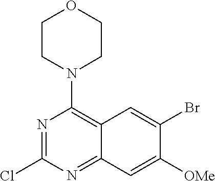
C12=C(N3CCOCC3)N=C(Cl)N=C1C=C([OMe])C(Br)=C2
